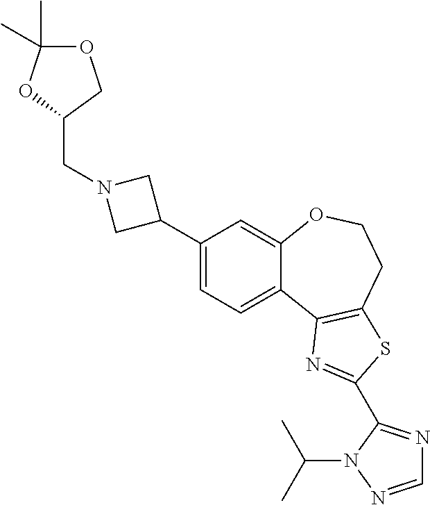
C1(C2CN(CC3OC(C)(C)OC3)C2)=CC=C2C(=C1)OCCC1=C2N=C(C2=NC=NN2C(C)C)S1
